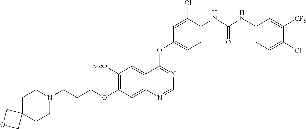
C1([MeO])=C(OCCCN2CCC3(CC2)COC3)C=C2C(=C1)C(OC1=CC=C(NC(NC3=CC=C(Cl)C([CF3])=C3)=O)C(Cl)=C1)=NC=N2
